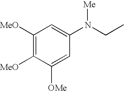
C1([MeO])=C([MeO])C([OMe])=CC(N(CC)[Me])=C1
